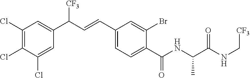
C(C)(NC(=O)C1=CC=C(C=CC([CF3])C2=CC(Cl)=C(Cl)C(Cl)=C2)C=C1Br)C(NC[CF3])=O
